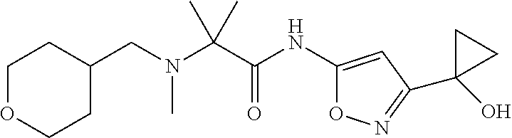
C1(CN(C(C(NC2=CC(C3(O)CC3)=NO2)=O)(C)C)C)CCOCC1
